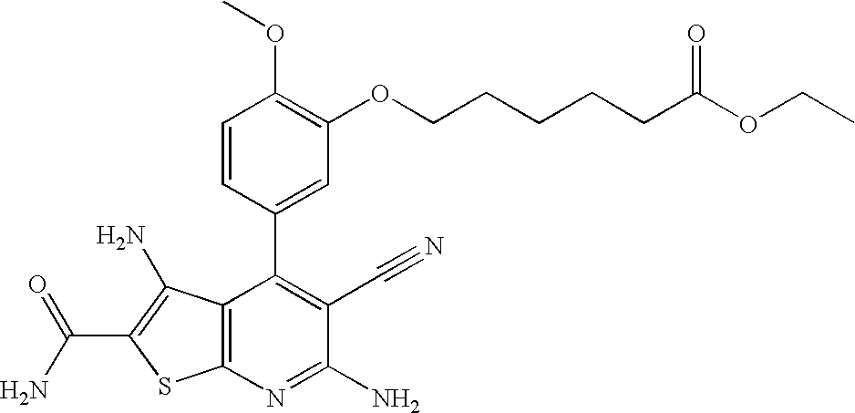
C(N)(=O)C1=C(N)C2=C(S1)N=C(N)C(C#N)=C2C1=CC(OCCCCCC(OCC)=O)=C(OC)C=C1
